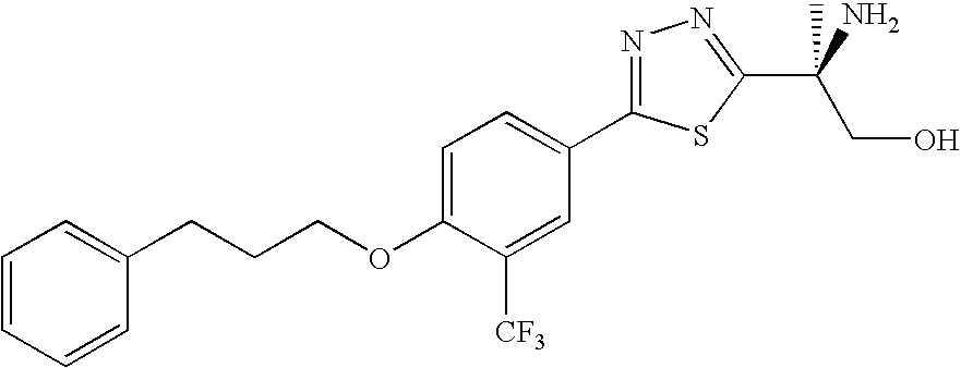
N1=C(C2=CC=C(OCCCC3=CC=CC=C3)C([CF3])=C2)SC(C(CO)(N)C)=N1
